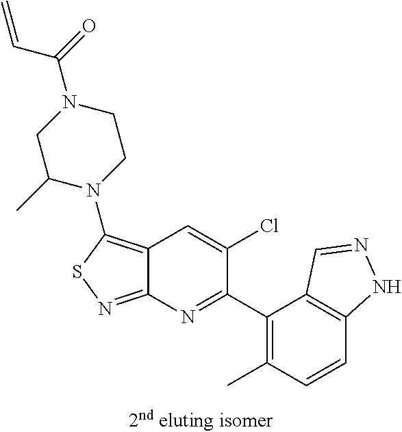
C12=C(N3CCN(C(=O)C=C)CC3C)SN=C1N=C(C1=C(C)C=CC3=C1C=NN3)C(Cl)=C2
